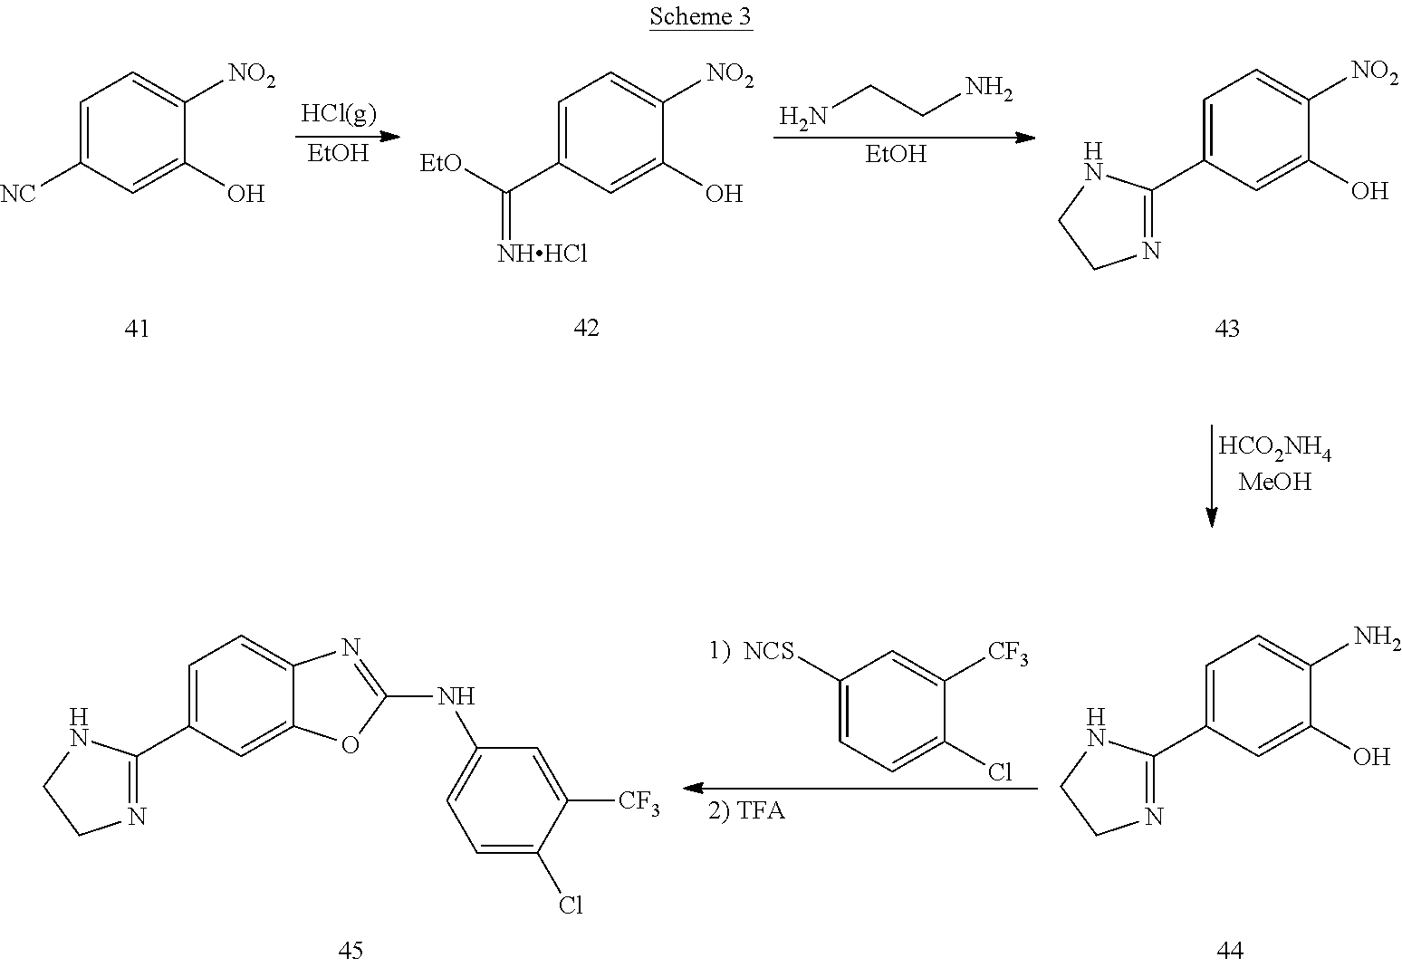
C1=C([NC])C=C(O)C([NO2])=C1.[EtOH].C1=C(C([EtO])=[NHHCl])C=C(O)C([NO2])=C1.NCCN.[EtOH].C1=C(C2=NCCN2)C=C(O)C([NO2])=C1.C1([NCS])=CC=C(Cl)C([CF3])=C1.C1=C(C2=NCCN2)C=C(O)C(N)=C1.C1=C(C2=NCCN2)C=C2C(=C1)N=C(NC1=CC=C(Cl)C([CF3])=C1)O2
